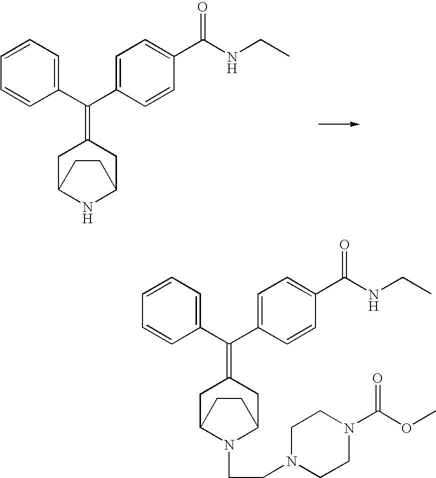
C1(C(C2=CC=C(C(NCC)=O)C=C2)=C2CC3NC(C2)CC3)=CC=CC=C1.C1(C(C2=CC=C(C(NCC)=O)C=C2)=C2CC3N(CCN4CCN(C(=O)OC)CC4)C(C2)CC3)=CC=CC=C1
